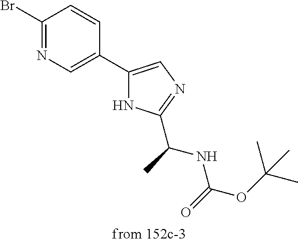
C1(Br)=NC=C(C2=CN=C(C(C)NC(=O)OC(C)(C)C)N2)C=C1
